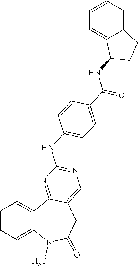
C1=CC=C2C(=C1)C1=NC(NC3=CC=C(C(=O)NC4C5=CC=CC=C5CC4)C=C3)=NC=C1CC(=O)N2C
